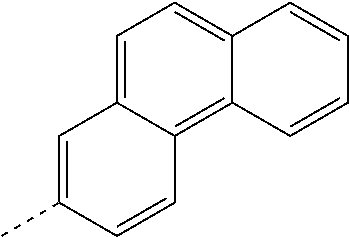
C1=C(C)C=CC2=C3C(=CC=C12)C=CC=C3
